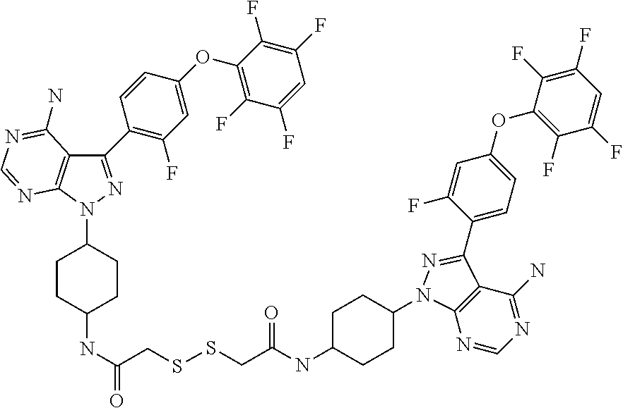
C(NC1CCC(N2C3=C(C(N)=NC=N3)C(C3=CC=C(OC4=C(F)C(F)=CC(F)=C4F)C=C3F)=N2)CC1)(CSSCC(NC1CCC(N2N=C(C3=C(F)C=C(OC4=C(F)C(F)=CC(F)=C4F)C=C3)C3=C2N=CN=C3N)CC1)=O)=O
